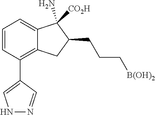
C1=CC(C2=CNN=C2)=C2C(=C1)C(N)([CO2H])C(CCC[B(OH)2])C2
